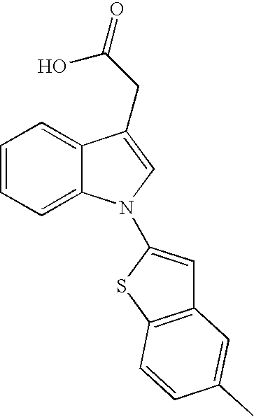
C1=CC=C2C(=C1)C(CC(=O)O)=CN2C1=CC2=C(S1)C=CC(C)=C2
